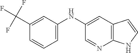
C1(NC2=CC=CC(C(F)(F)F)=C2)=CC2=C(N=C1)NC=C2
